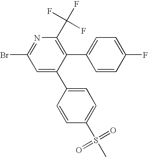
BrC1=NC(C(F)(F)F)=C(C2=CC=C(F)C=C2)C(C2=CC=C(S(C)(=O)=O)C=C2)=C1
